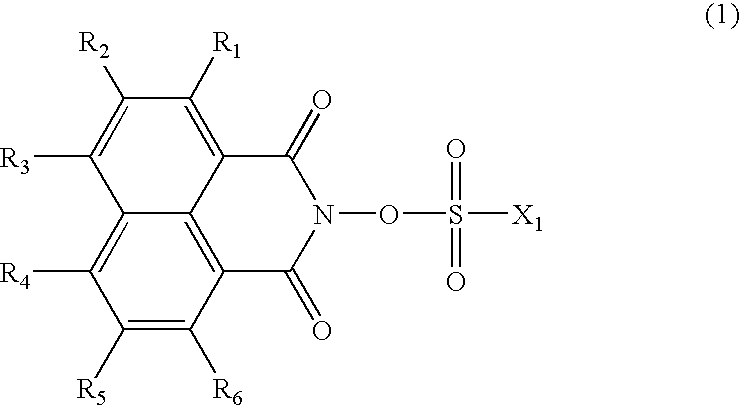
C12=C([R4])C([R5])=C([R6])C3=C1C(=C([R1])C([R2])=C2[R3])C(=O)N(OS([X1])(=O)=O)C3=O
